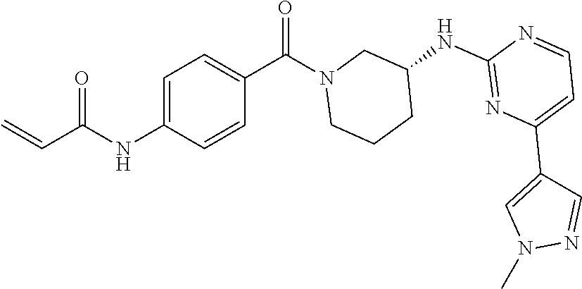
C1(NC2=NC(C3=CN(C)N=C3)=CC=N2)CN(C(=O)C2=CC=C(NC(=O)C=C)C=C2)CCC1
